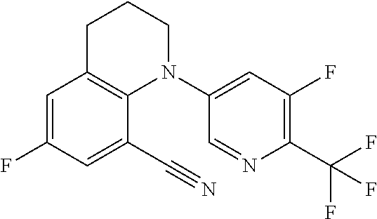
C1=C(F)C=C(C#N)C2=C1CCCN2C1=CC(F)=C(C(F)(F)F)N=C1
